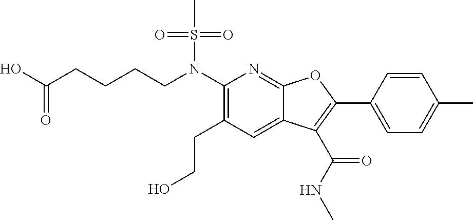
N(C1=C(CCO)C=C2C(=N1)OC(C1=CC=C(C)C=C1)=C2C(NC)=O)(S(C)(=O)=O)CCCCC(O)=O
